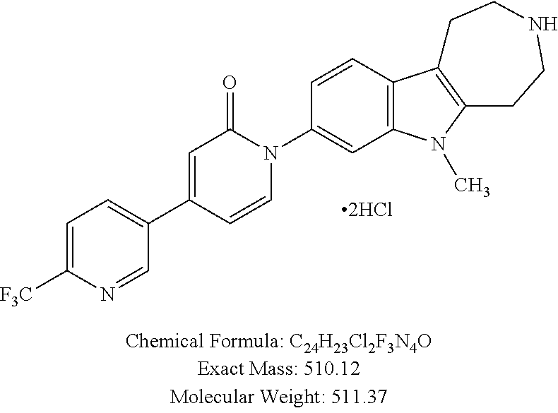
C1=C([F3C])N=CC(C2=CC(=O)N(C3=CC4=C(C=C3)C3=C(N4C)CCNCC3)C=C2)=C1
